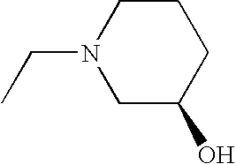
C1CN(CC)CC(O)C1
